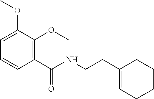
C1(C(NCCC2=CCCCC2)=O)=C(OC)C(OC)=CC=C1
